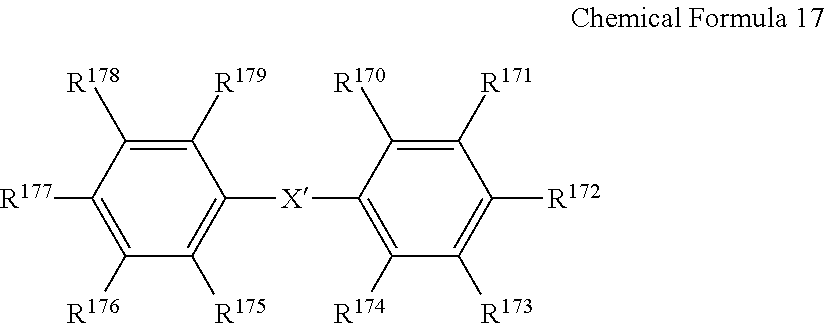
C1([R177])=C([R176])C([R175])=C([X]C2=C([R174])C([R173])=C([R172])C([R171])=C2[R170])C([R179])=C1[R178]
